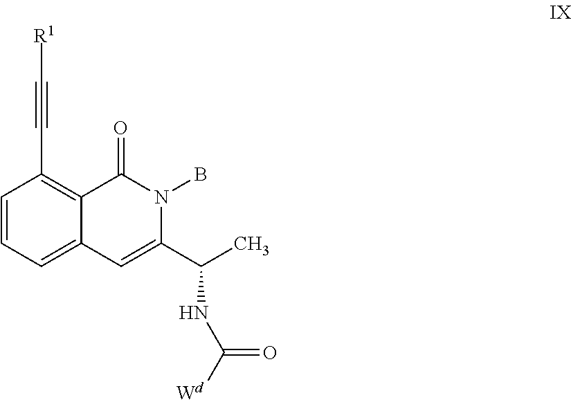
C1=CC=C2C(=C1C#C[R1])C(=O)N(B)C(C(NC(=O)[Wd])C)=C2
